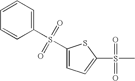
C1=C(S(C2=CC=C(S(C)(=O)=O)S2)(=O)=O)C=CC=C1
